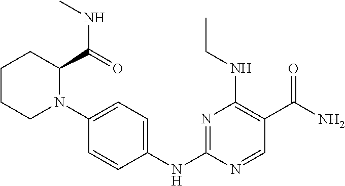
N1=C(NC2=CC=C(N3C(C(=O)NC)CCCC3)C=C2)N=CC(C(N)=O)=C1NCC
